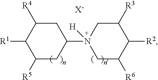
C1C([R4])C([R1])C([R5])CC1N1([H])CC([R6])C([R2])C([R3])C1.[X-]
